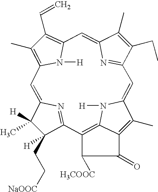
C1(C)([H])C([H])(CC[NaOOC])C2=NC1=CC1=C(C)C(C=C)=C(N1[H])C=C1C(C)=C(CC)C(=N1)C=C1C(C)=C3C(=O)C([H3COOC])C2=C3N1[H]
